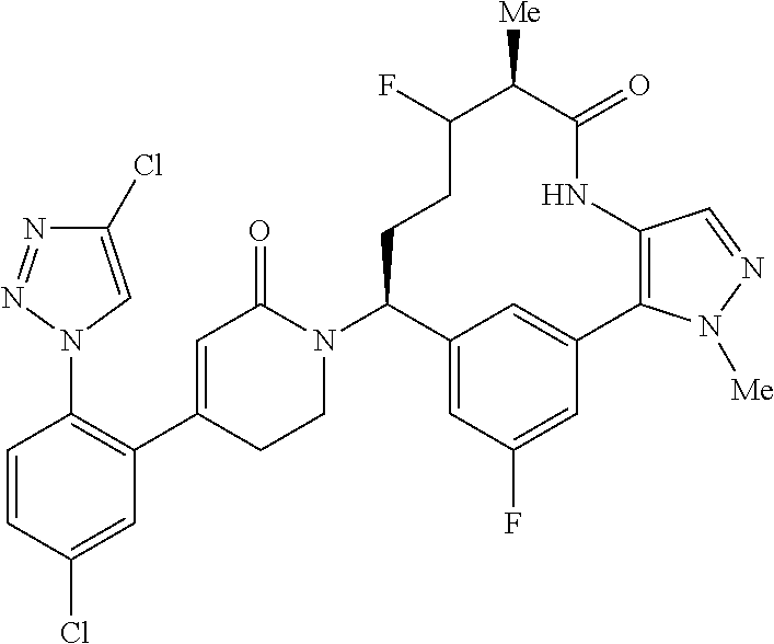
C1=CC(Cl)=CC(C2=CC(=O)N(C3C4=CC(F)=CC(=C4)C4=C(NC(=O)C([Me])C(F)CC3)C=NN4[Me])CC2)=C1N1C=C(Cl)N=N1
